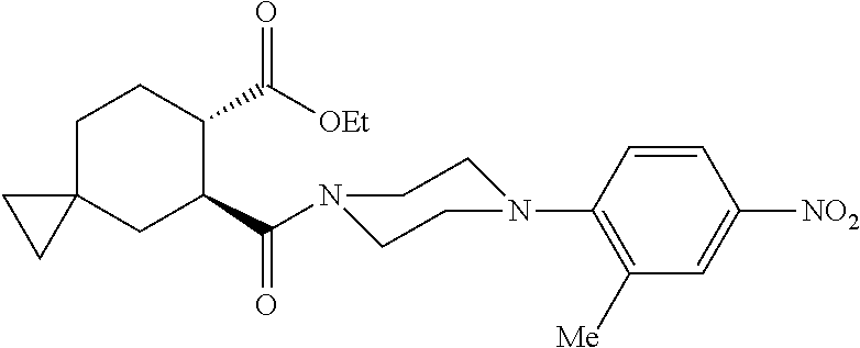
C1C2(CC(C(=O)N3CCN(C4=C([Me])C=C([NO2])C=C4)CC3)C(C([OEt])=O)C1)CC2
